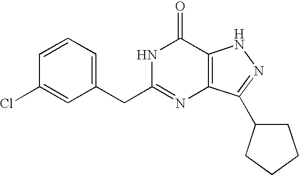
C1=C(CC2=NC3=C(C(=O)N2)NN=C3C2CCCC2)C=C(Cl)C=C1
